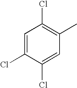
C1=C(Cl)C(Cl)=CC(C)=C1Cl
